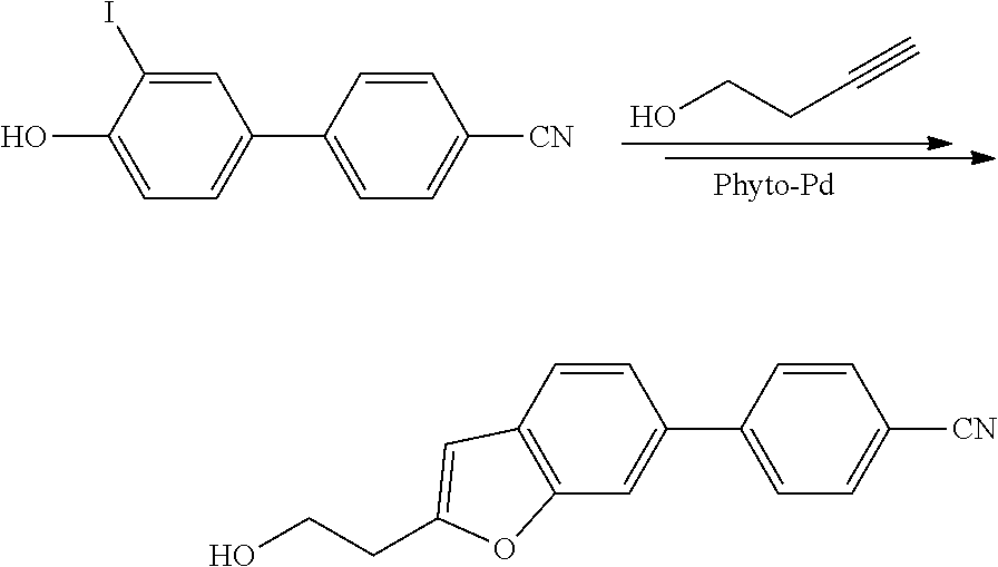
OCCC#C.C1=C(I)C(O)=CC=C1C1=CC=C([CN])C=C1.C1=CC2=C(C=C1C1=CC=C([CN])C=C1)OC(CCO)=C2
